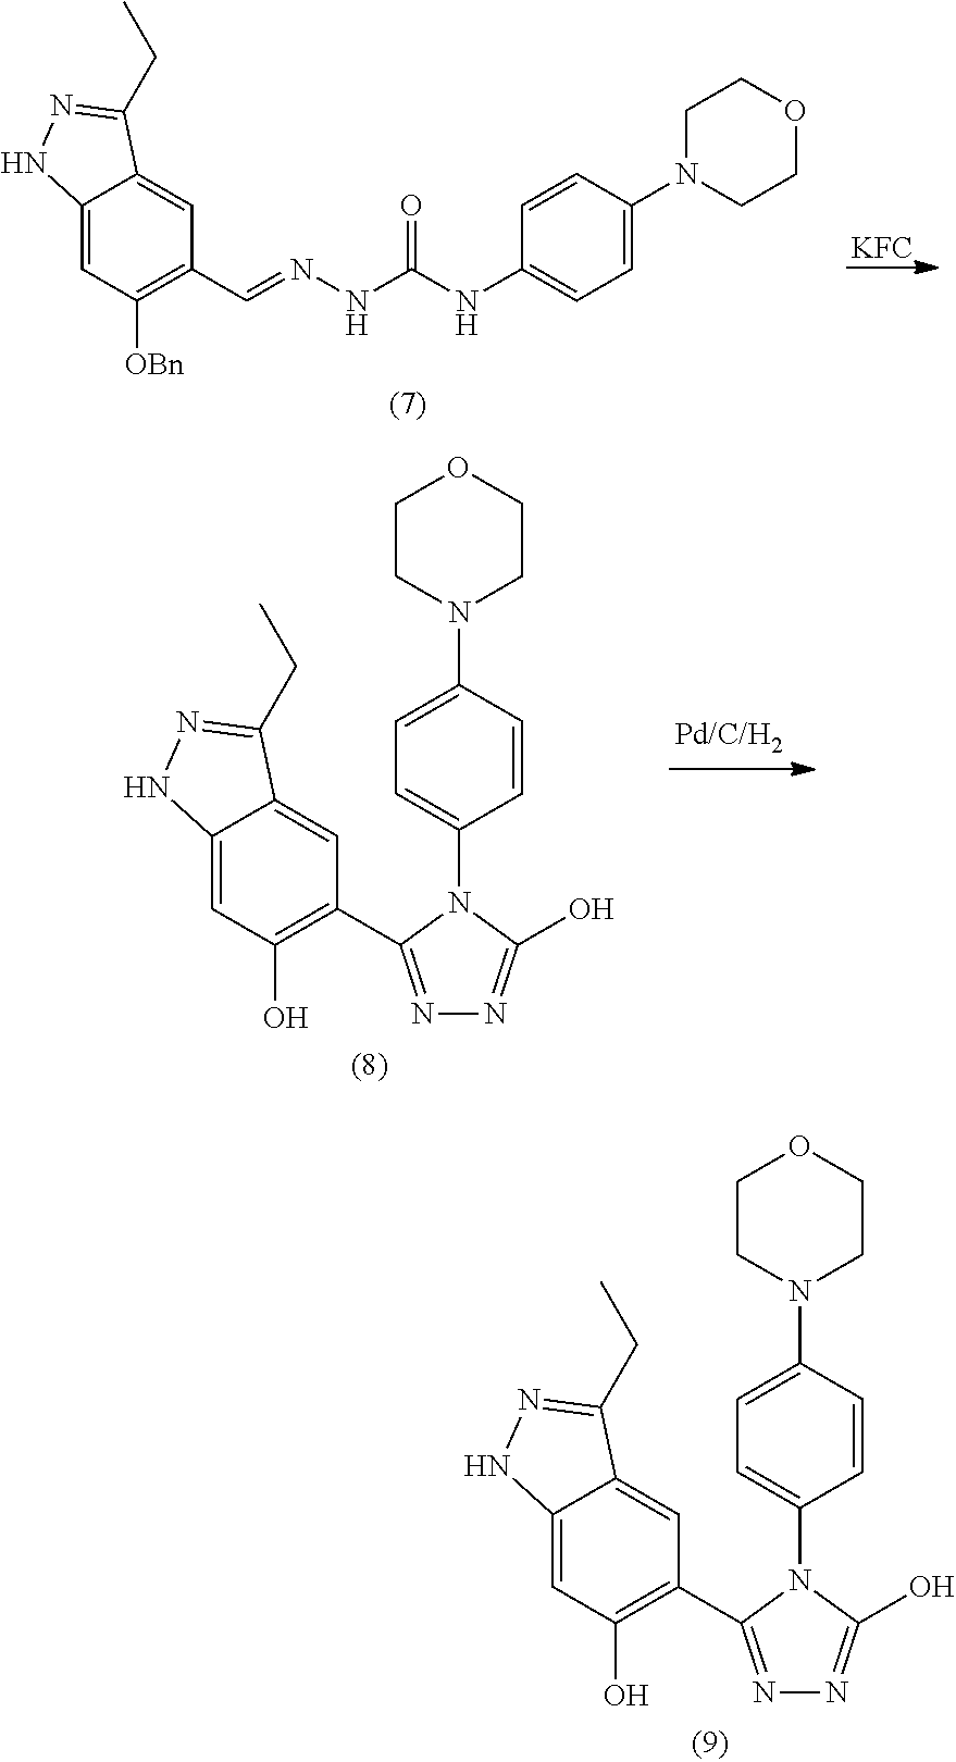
C12=CC([OBn])=C(C=NNC(NC3=CC=C(N4CCOCC4)C=C3)=O)C=C1C(CC)=NN2.[KFC].C12=CC(O)=C(C3=NN=C(O)N3C3=CC=C(N4CCOCC4)C=C3)C=C1C(CC)=NN2.C12=CC(O)=C(C3=NN=C(O)N3C3=CC=C(N4CCOCC4)C=C3)C=C1C(CC)=NN2
